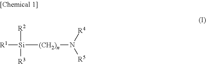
[R1][Si]([R3])([R2])[(CH2)n]N([R5])[R4]
